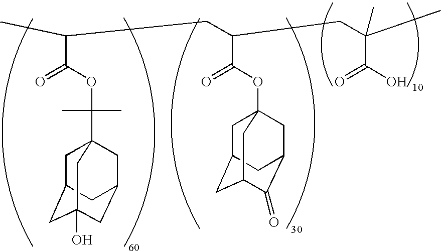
CC(C(OC(C)(C)C12CC3CC(O)(CC(C1)C3)C2)=O)CC(C(OC12CC3CC(C(=O)C(C1)C3)C2)=O)CC(C(O)=O)(C)C
